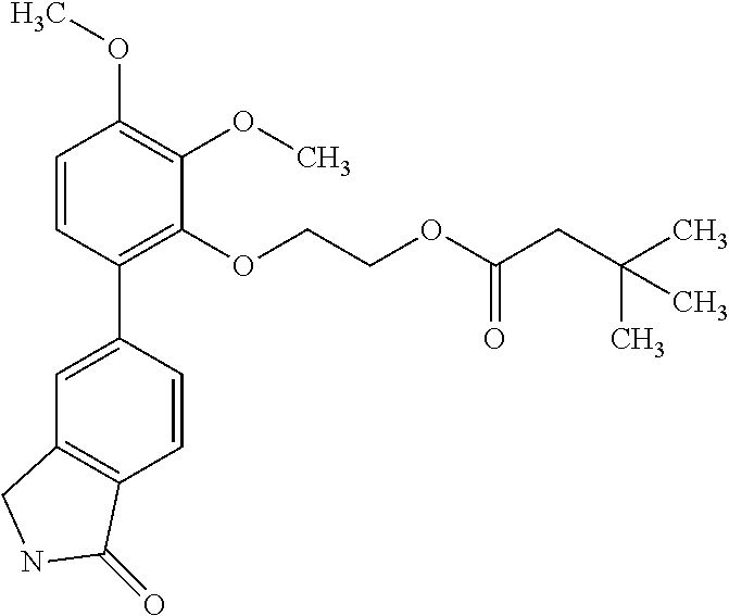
C1=CC(C2=CC3=C(C=C2)C(=O)NC3)=C(OCCOC(CC(C)(C)C)=O)C(OC)=C1OC
